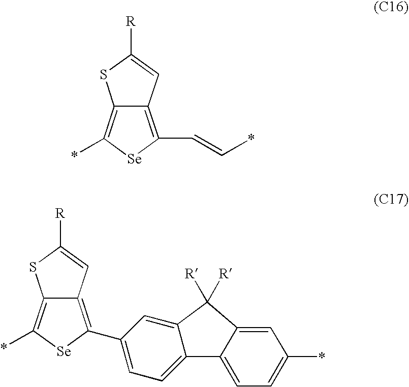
C12=C(*)[Se]C(C=C*)=C1C=C([R])S2.C12=C(*)[Se]C(C3=CC=C4C(=C3)C([R])([R])C3=CC(*)=CC=C43)=C1C=C([R])S2
